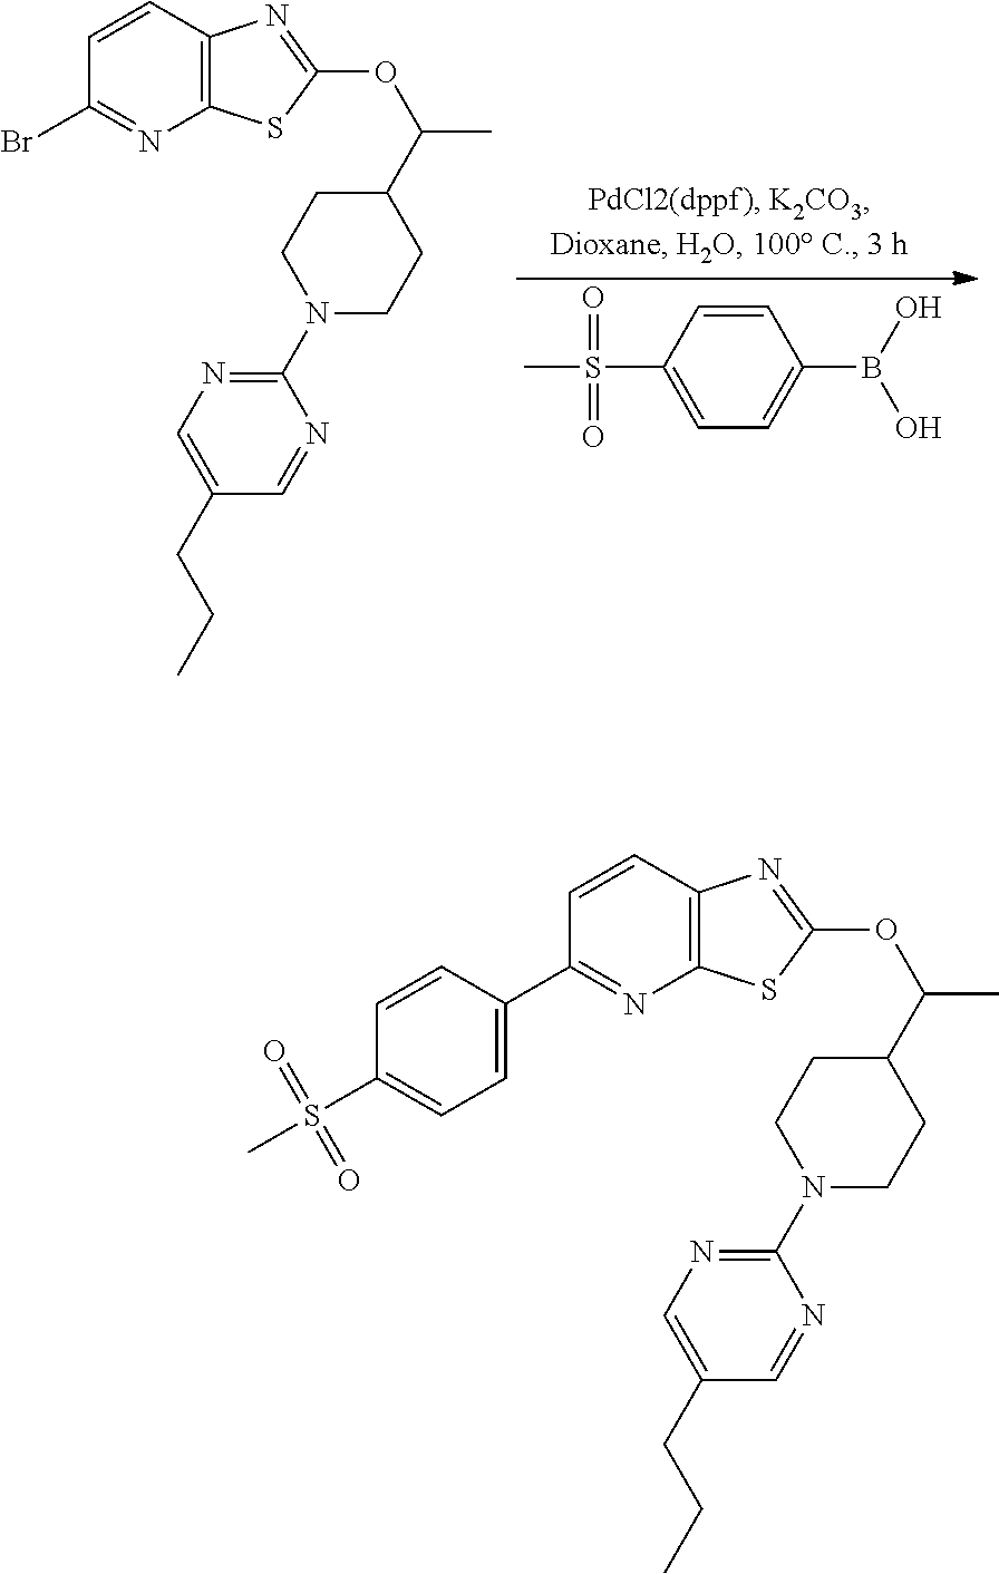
C1=CC(S(C)(=O)=O)=CC=C1B(O)O.C1=CC2=C(N=C1Br)SC(OC(C)C1CCN(C3=NC=C(CCC)C=N3)CC1)=N2.C1=CC2=C(N=C1C1=CC=C(S(C)(=O)=O)C=C1)SC(OC(C)C1CCN(C3=NC=C(CCC)C=N3)CC1)=N2
